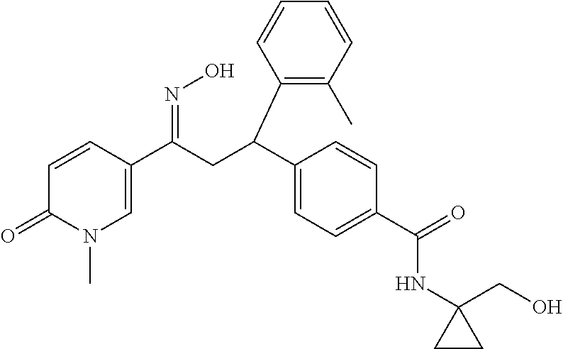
C1=CC(C(CC(C2=CC=C(C(=O)NC3(CO)CC3)C=C2)C2=C(C)C=CC=C2)=NO)=CN(C)C1=O
